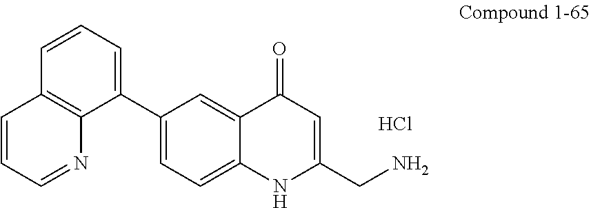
C1=C2C(=CC(C3=CC=CC4=C3N=CC=C4)=C1)C(=O)C=C(CN)N2.Cl
